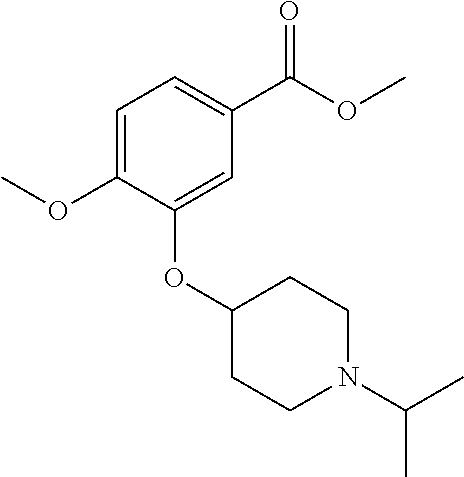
C1=C(OC)C(OC2CCN(C(C)C)CC2)=CC(C(OC)=O)=C1
